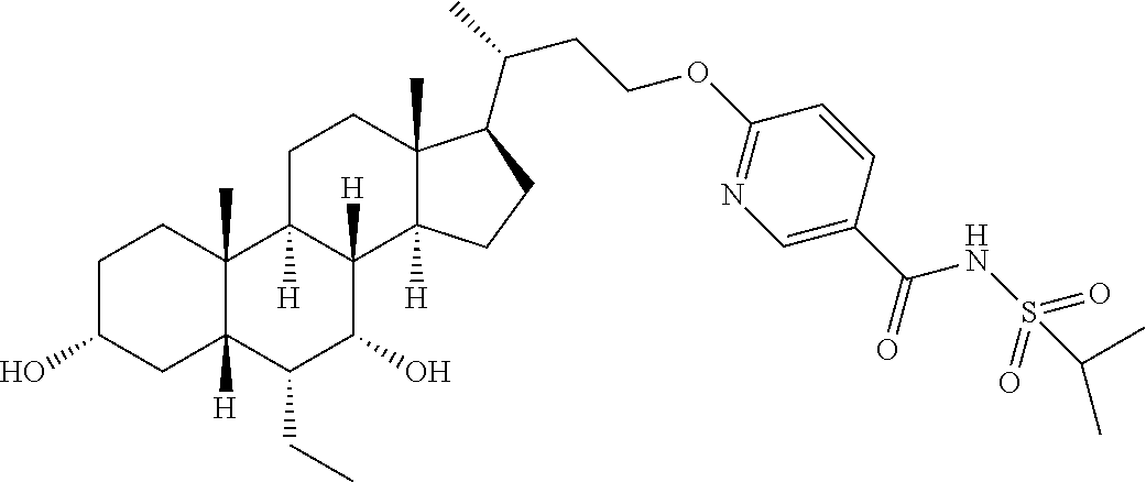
OC1CCC2(C)C([H])(C1)C(CC)C(O)C1([H])C2([H])CCC2(C)C1([H])CCC2C(C)CCOC1=NC=C(C(=O)NS(=O)(=O)C(C)C)C=C1
